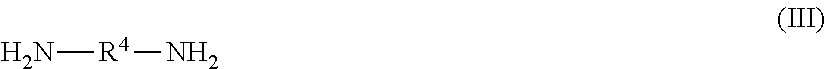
N[R4]N
